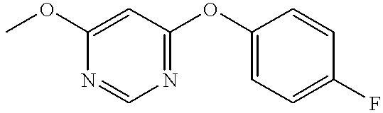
COC1=CC(OC2=CC=C(F)C=C2)=NC=N1
